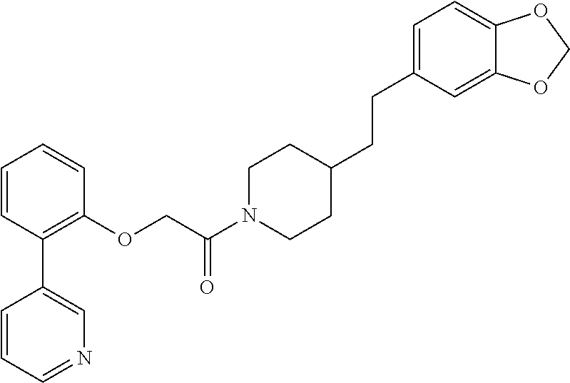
C1=CC(C2=CN=CC=C2)=C(OCC(N2CCC(CCC3=CC=C4C(=C3)OCO4)CC2)=O)C=C1
